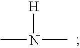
CN(C)[H]
